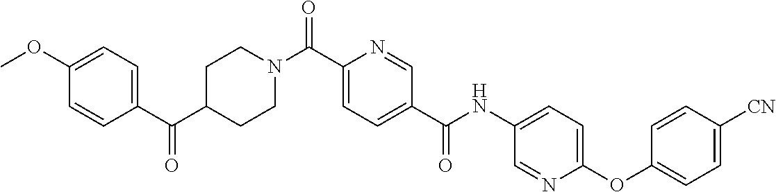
N(C(C1=CC=C(C(=O)N2CCC(C(C3=CC=C(OC)C=C3)=O)CC2)N=C1)=O)C1=CC=C(OC2=CC=C([CN])C=C2)N=C1
